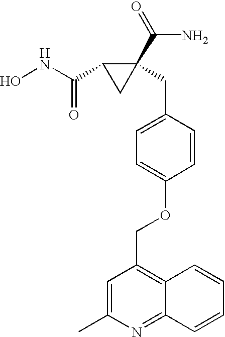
ONC(C1CC1(C(=O)N)CC1=CC=C(OCC2=C3C(=NC(C)=C2)C=CC=C3)C=C1)=O
